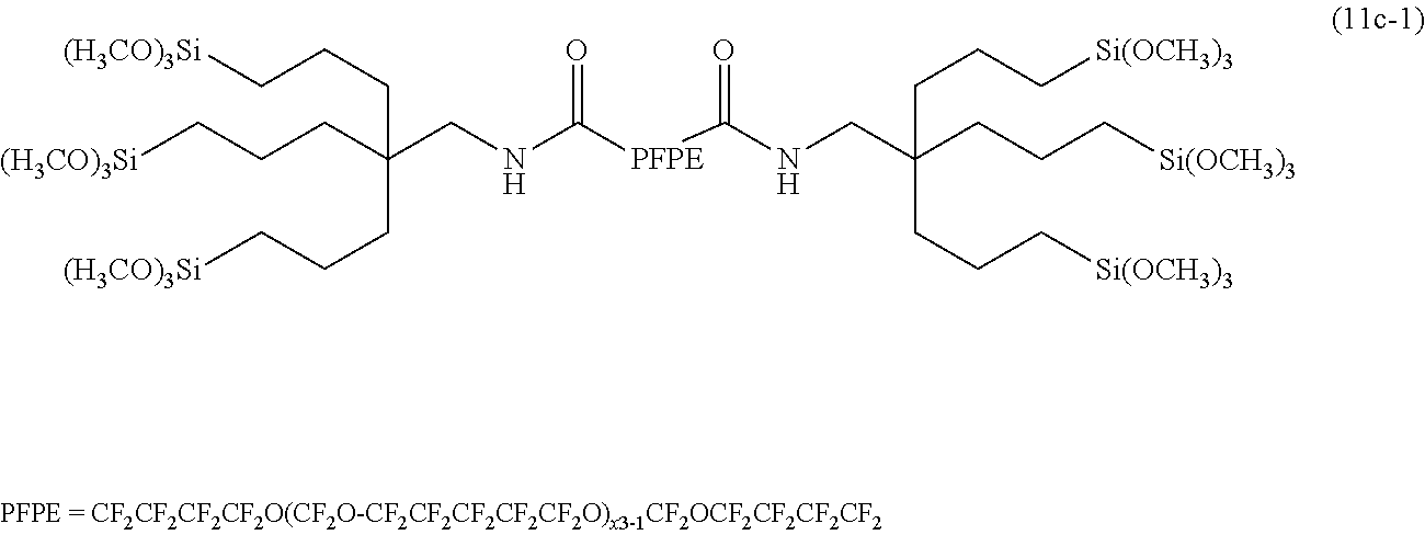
C(CNC([PFPE]C(NCC(CCC[Si(OCH3)3])(CCC[Si(OCH3)3])CCC[Si(OCH3)3])=O)=O)(CCC[(H3CO)3Si])(CCC[(H3CO)3Si])CCC[(H3CO)3Si]
